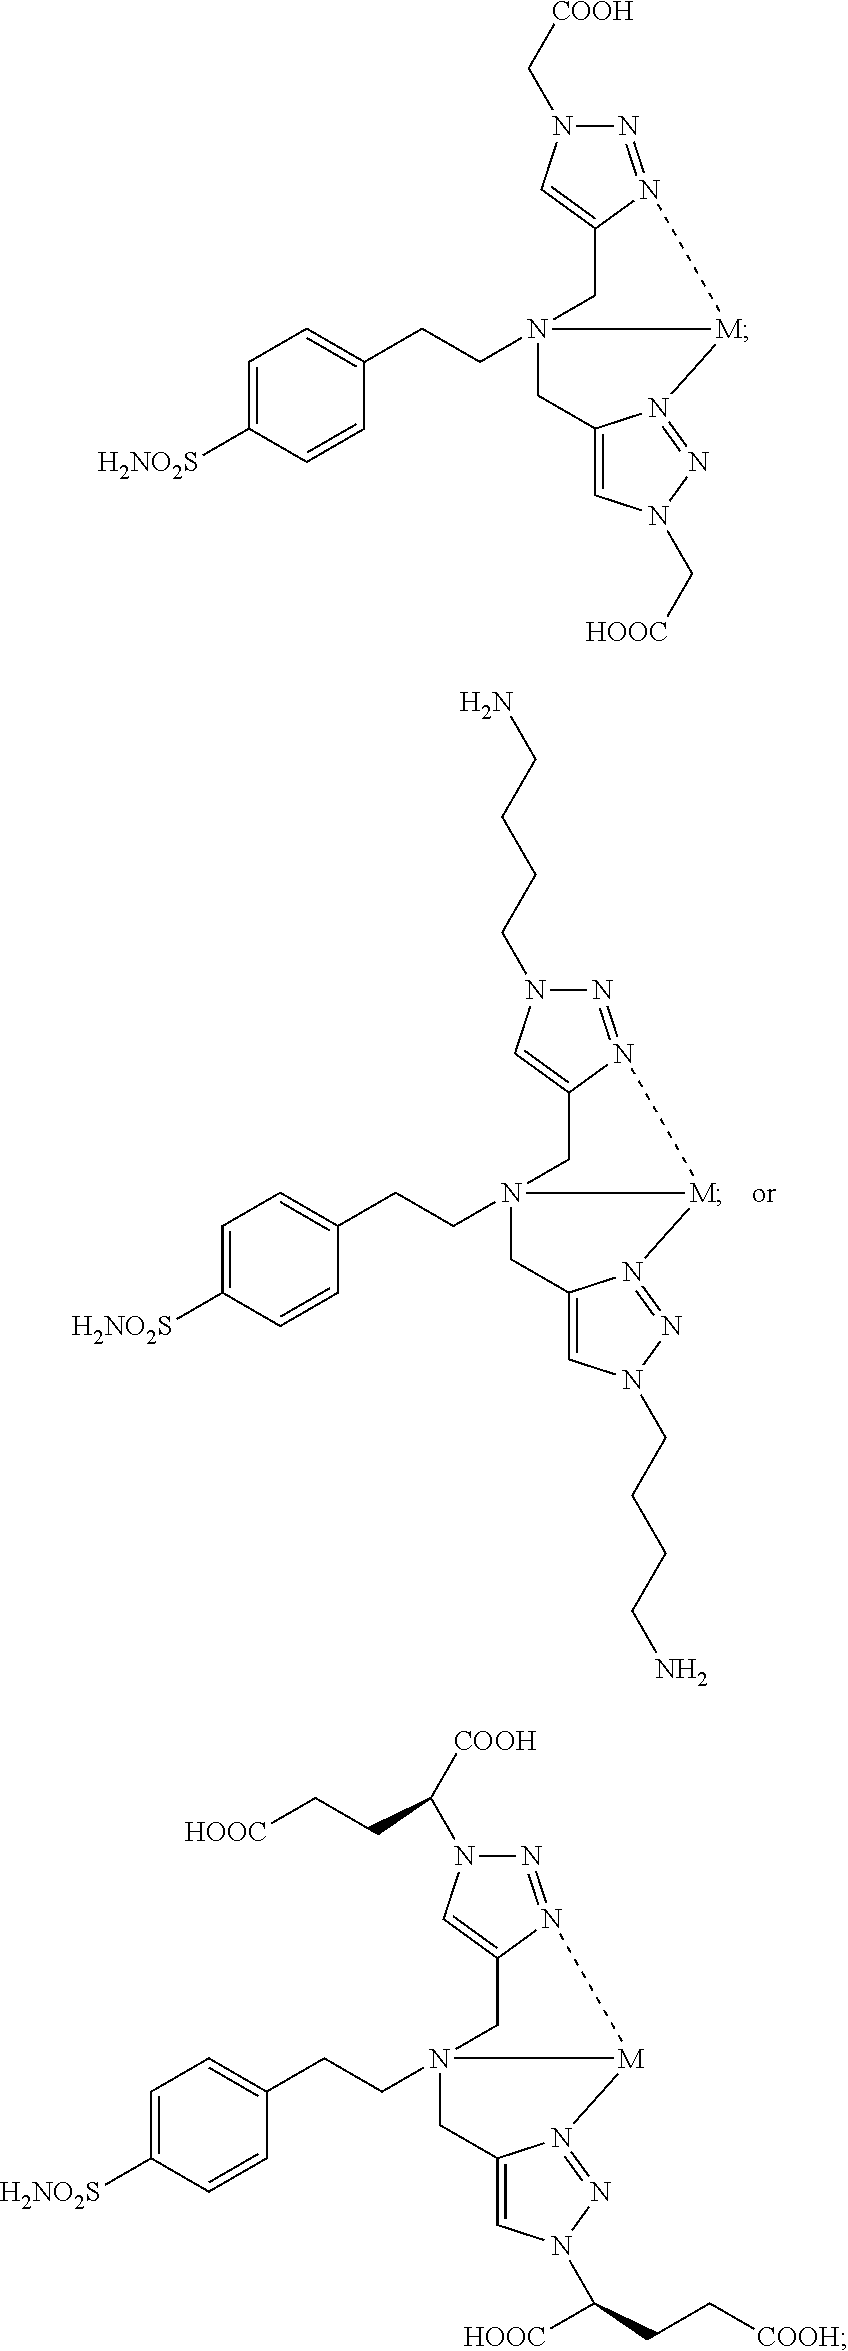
C1=C([H2NO2S])C=CC(CCN23CC4=CN(C[HOOC])N=N4[M]2N2=NN(C[COOH])C=C2C3)=C1.C1=C([H2NO2S])C=CC(CCN23CC4=CN(C([HOOC])CC[COOH])N=N4[M]2N2=NN(C([COOH])CC[HOOC])C=C2C3)=C1.C1=C([H2NO2S])C=CC(CCN23CC4=CN(CCCCN)N=N4[M]2N2=NN(CCCCN)C=C2C3)=C1
